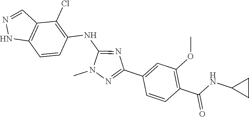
N1(C)N=C(C2=CC(OC)=C(C(NC3CC3)=O)C=C2)N=C1NC1=C(Cl)C2=C(NN=C2)C=C1
